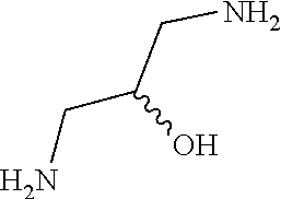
NCC(CN)O
